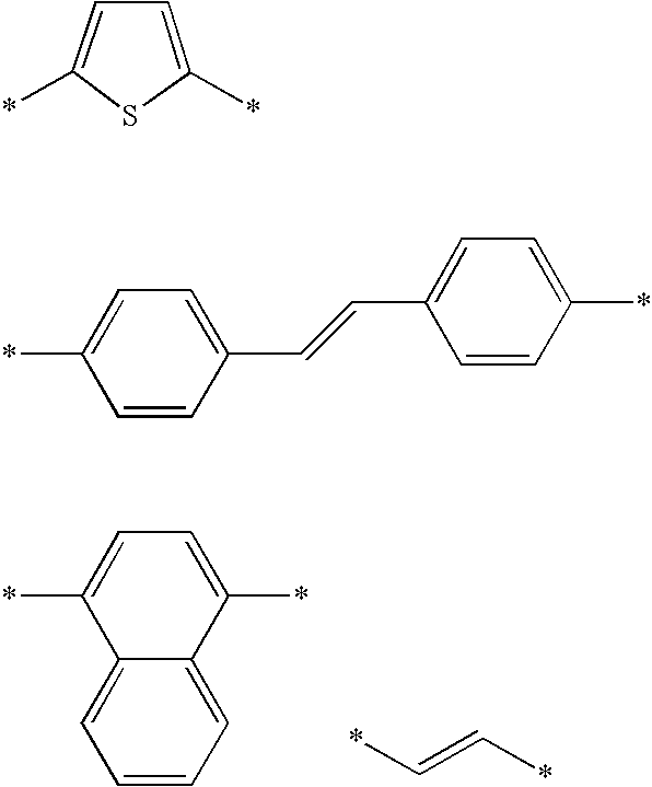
C1=CC=C2C(=C1)C(*)=CC=C2*.*C=C*.C1(*)=CC=C(*)S1.C1=CC(C=CC2=CC=C(*)C=C2)=CC=C1*
